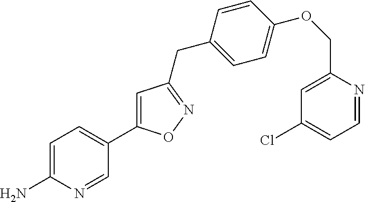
C1=C(N)N=CC(C2=CC(CC3=CC=C(OCC4=CC(Cl)=CC=N4)C=C3)=NO2)=C1
